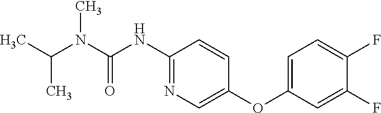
C1(NC(N(C(C)C)C)=O)=NC=C(OC2=CC=C(F)C(F)=C2)C=C1
